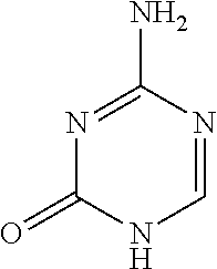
C1=NC(N)=NC(=O)N1
